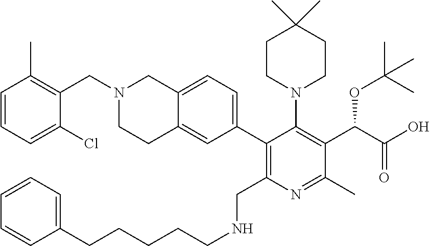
C(N1CCC2=CC(C3=C(CNCCCCCC4=CC=CC=C4)N=C(C)C(C(OC(C)(C)C)C(=O)O)=C3N3CCC(C)(C)CC3)=CC=C2C1)C1=C(C)C=CC=C1Cl
